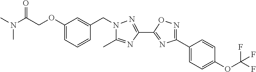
C(OC1=CC=CC(CN2C(C)=NC(C3=NC(C4=CC=C(OC(F)(F)F)C=C4)=NO3)=N2)=C1)C(N(C)C)=O
